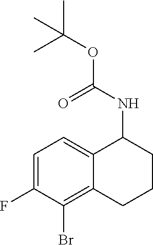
C1=C(F)C(Br)=C2C(=C1)C(NC(OC(C)(C)C)=O)CCC2
